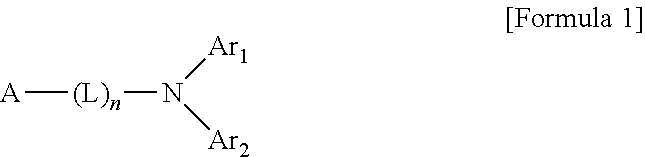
[A][(L)n]N([Ar2])[Ar1]
